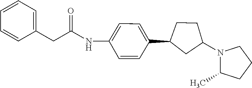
N(C(CC1=CC=CC=C1)=O)C1=CC=C(C2CC(N3C(C)CCC3)CC2)C=C1
